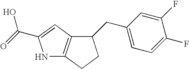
N1C2=C(C=C1C(=O)O)C(CC1=CC=C(F)C(F)=C1)CC2
